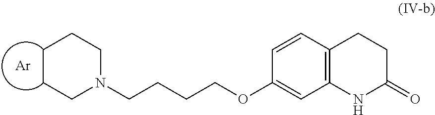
C1CCN(CCCCOC2=CC3=C(C=C2)CCC(=O)N3)CC1.[Ar]
